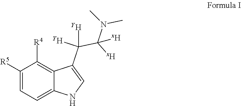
CN(C(C(C1=CNC2=CC=C([R5])C([R4])=C21)([Y])[Y])([xH])[xH])C
